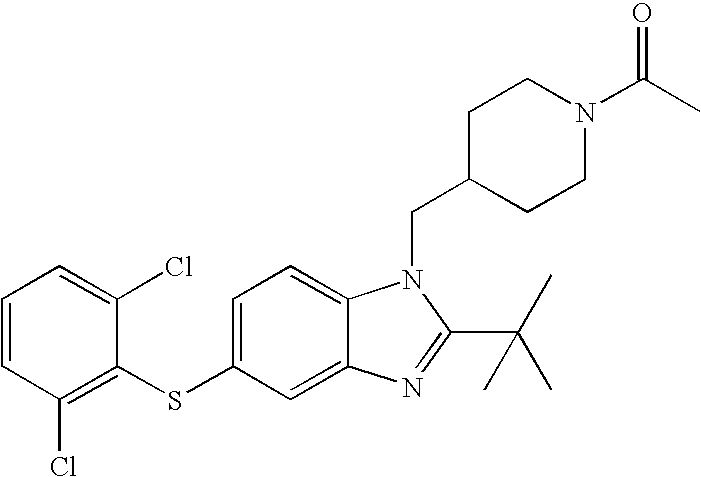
C1=C(SC2=C(Cl)C=CC=C2Cl)C=C2C(=C1)N(CC1CCN(C(C)=O)CC1)C(C(C)(C)C)=N2
